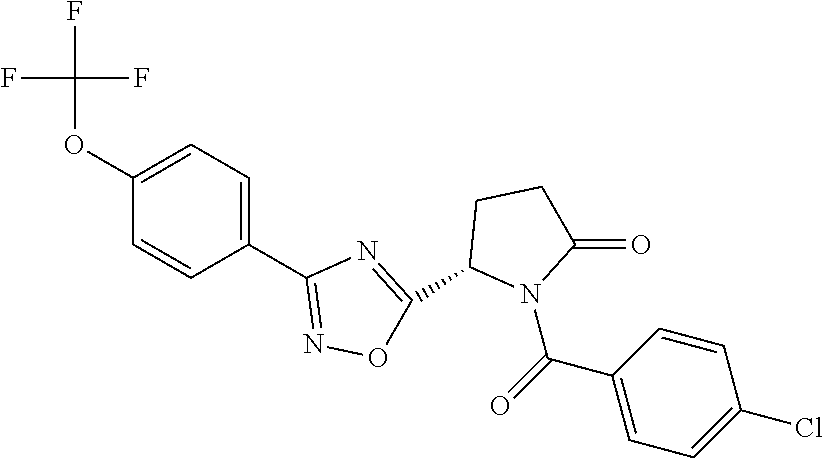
C1(OC(F)(F)F)=CC=C(C2=NOC(C3N(C(=O)C4=CC=C(Cl)C=C4)C(=O)CC3)=N2)C=C1
